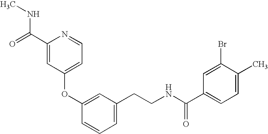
C1(OC2=CC(CCNC(=O)C3=CC=C(C)C(Br)=C3)=CC=C2)=CC=NC(C(NC)=O)=C1
